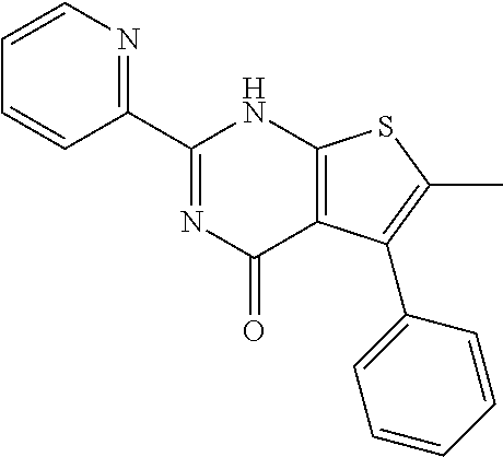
C1(C2=NC=CC=C2)=NC(=O)C2=C(N1)SC(C)=C2C1=CC=CC=C1
